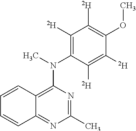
C1(C)=NC(N(C2=C([D])C([D])=C(OC)C([D])=C2[D])C)=C2C(=N1)C=CC=C2
